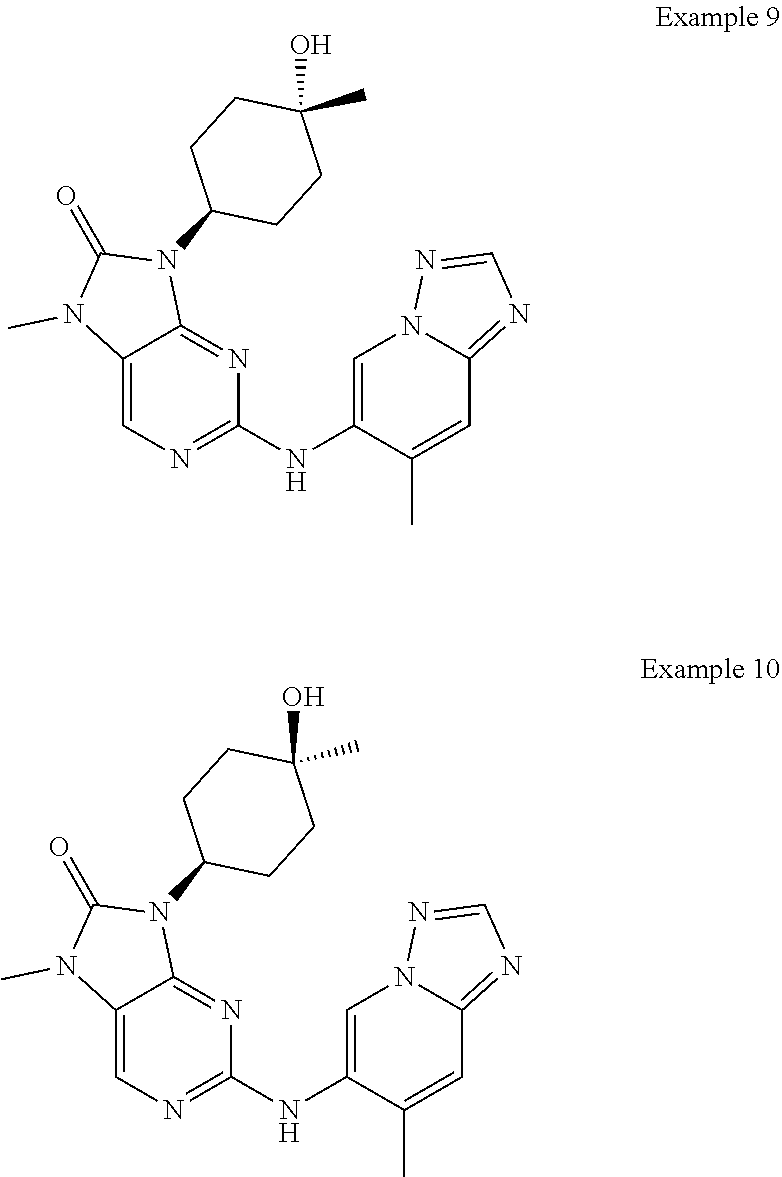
C12=CN=C(NC3=CN4C(=NC=N4)C=C3C)N=C1N(C1CCC(O)(C)CC1)C(=O)N2C.C12=CN=C(NC3=CN4C(=NC=N4)C=C3C)N=C1N(C1CCC(O)(C)CC1)C(=O)N2C
